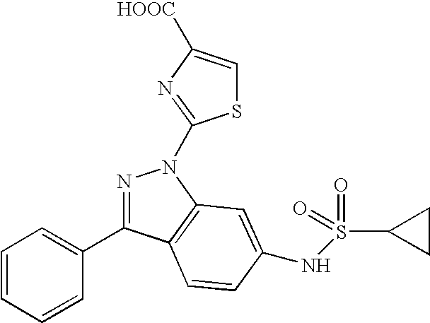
N1=C(C2=CC=CC=C2)C2=C(N1C1=NC([HOOC])=CS1)C=C(NS(=O)(C1CC1)=O)C=C2
